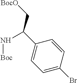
C1=CC(C(N[Boc])C[BocO])=CC=C1Br
